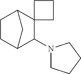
C1C2C(N3CCCC3)C3(C(C1)C2)CCC3
